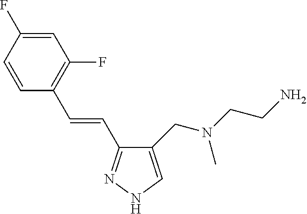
C1(CN(CCN)C)=CNN=C1C=CC1=C(F)C=C(F)C=C1
